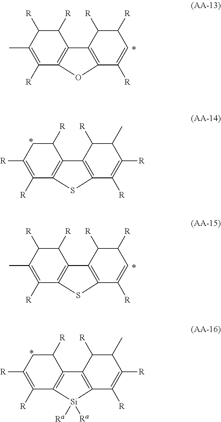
C1(C)=C([R])C2=C(C([R])C1[R])C1=C(C([R])=CC([R])C1[R])O2.C1([R])=C([R])C2=C(C([R])C1)C1=C(C([R])=C([R])C(C)C1[R])S2.C1(C)=C([R])C2=C(C([R])C1[R])C1=C(C([R])=CC([R])C1[R])S2.C1([R])=C([R])C2=C(C([R])C1)C1=C(C([R])=C([R])C(C)C1[R])[Si]2([Ra])[Ra]
